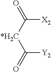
C([Y2])([*H2C]C([X2])=O)=O
